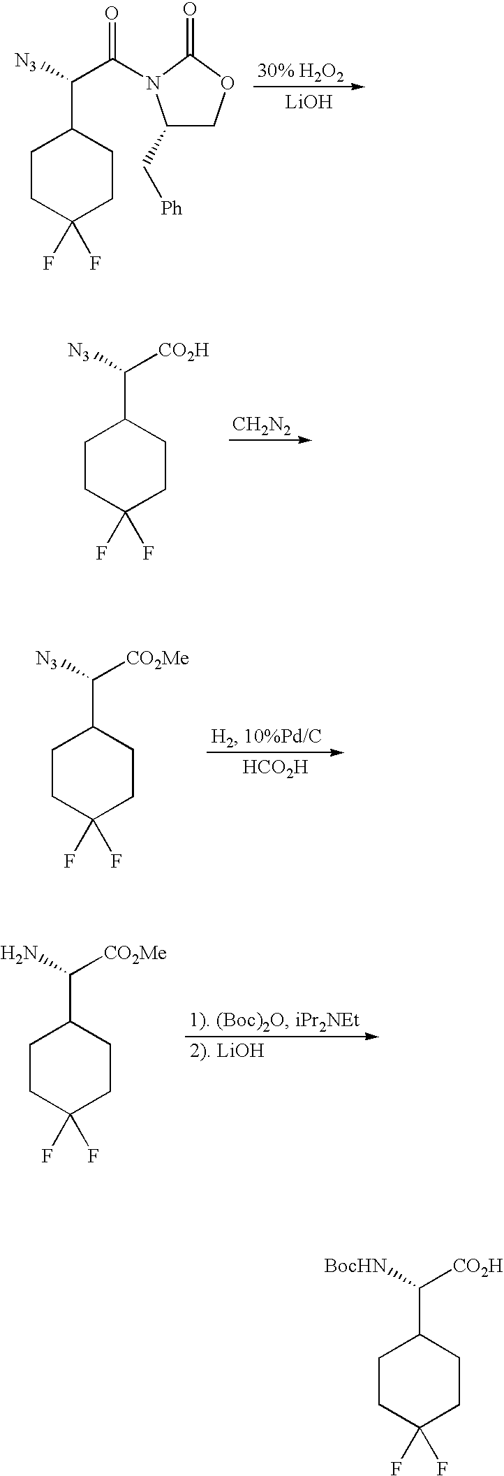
[LiOH].C1(C[Ph])COC(=O)N1C(C([N3])C1CCC(F)(F)CC1)=O.[CH2N2].[N3]C([CO2H])C1CCC(F)(F)CC1.[HCO2H].[N3]C([CO2Me])C1CCC(F)(F)CC1.NC([CO2Me])C1CCC(F)(F)CC1.[BocHN]C([CO2H])C1CCC(F)(F)CC1
